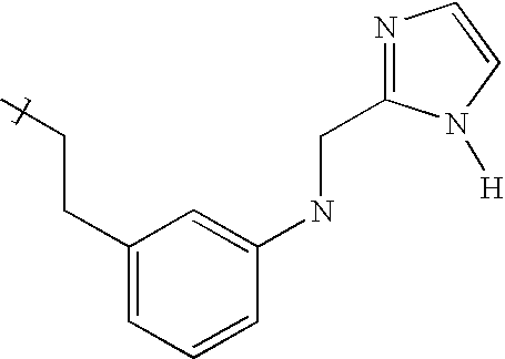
C(CC)C1=CC=CC(NCC2=NC=CN2[H])=C1
